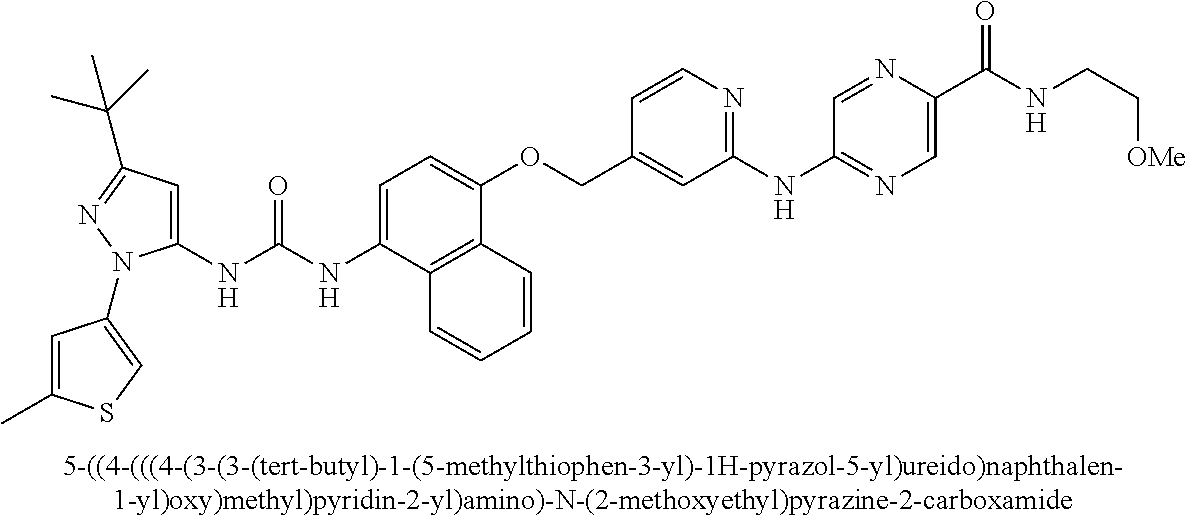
C1(NC(NC2=CC=C(OCC3=CC(NC4=NC=C(C(NCC[OMe])=O)N=C4)=NC=C3)C3=C2C=CC=C3)=O)=CC(C(C)(C)C)=NN1C1=CSC(C)=C1
